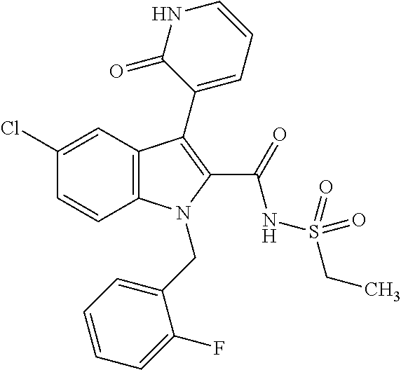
C1(Cl)=CC2=C(C=C1)N(CC1=CC=CC=C1F)C(C(NS(CC)(=O)=O)=O)=C2C1=CC=CNC1=O
